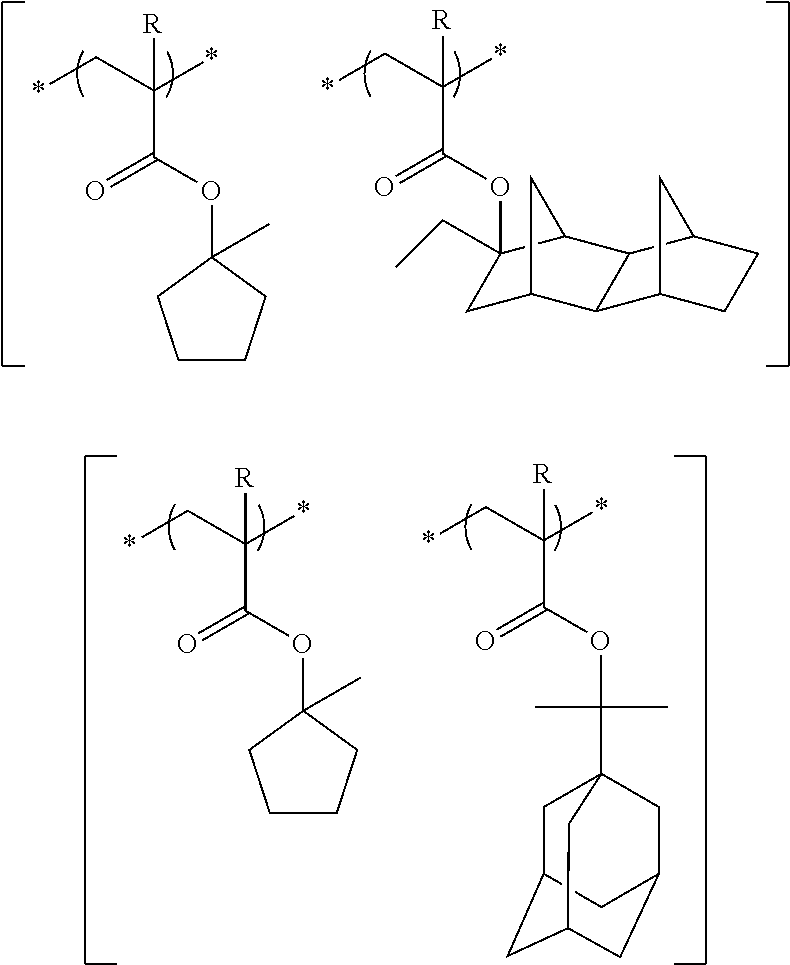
*CC(*)([R])C(OC1(C)CCCC1)=O.*CC(*)([R])C(OC1(CC)CC2CC1C1C2C2CCC1C2)=O.*CC(*)([R])C(OC1(C)CCCC1)=O.*CC(*)([R])C(OC(C)(C)C12CC3CC(CC(C1)C3)C2)=O
